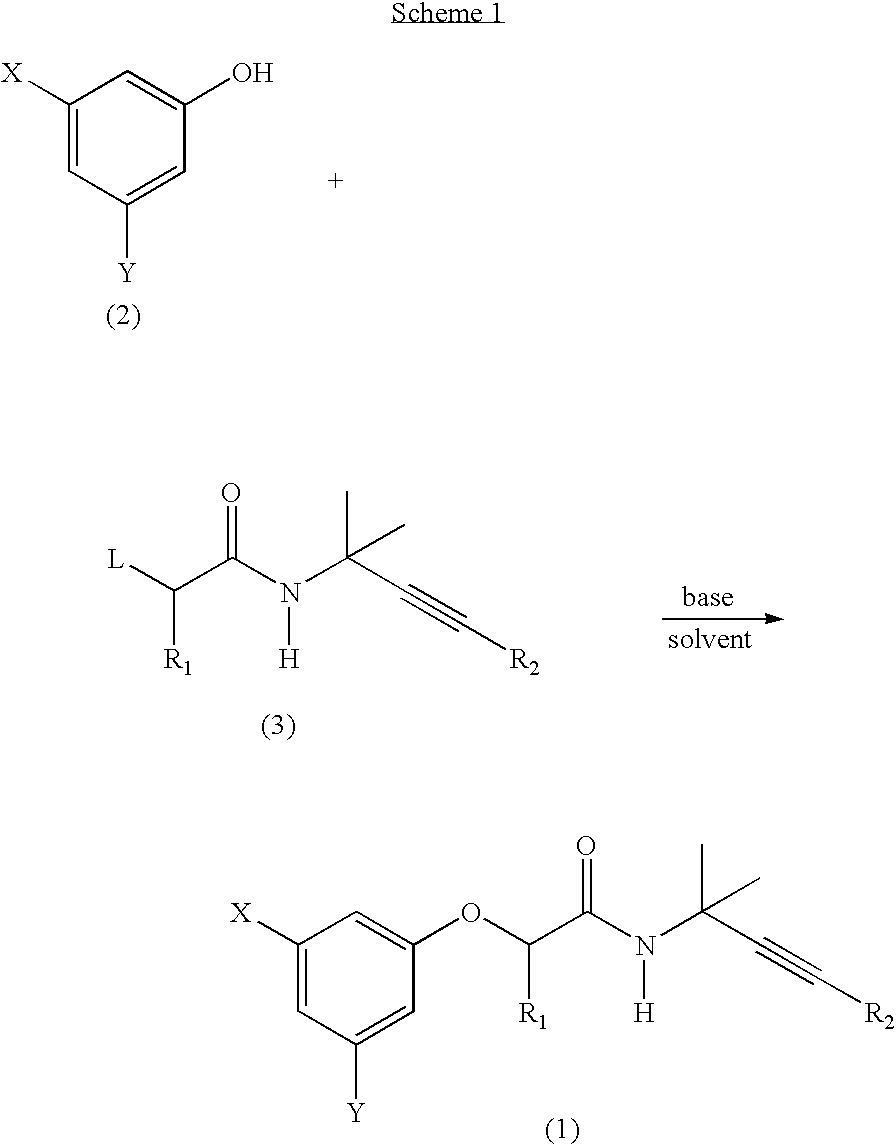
C1([X])=CC([Y])=CC(O)=C1.[L]C(C(N(C(C#C[R2])(C)C)[H])=O)[R1].C1=C([Y])C=C([X])C=C1OC(C(N(C(C#C[R2])(C)C)[H])=O)[R1]
